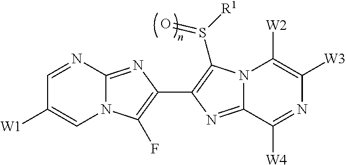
N12C(=NC(C3=C(S([R1])=O)N4C(=N3)C([W4])=NC([W3])=C4[W2])=C1F)N=CC([W1])=C2
